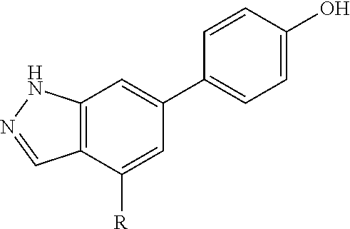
C1=C(O)C=CC(C2=CC3=C(C([R])=C2)C=NN3)=C1
